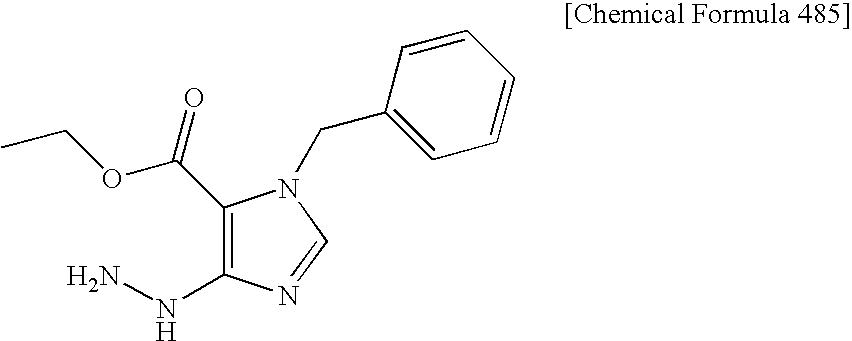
C1(C(=O)OCC)=C(NN)N=CN1CC1=CC=CC=C1
